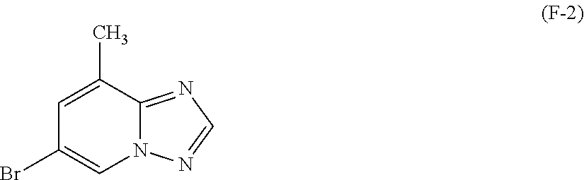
C1=C(C)C2=NC=NN2C=C1Br
